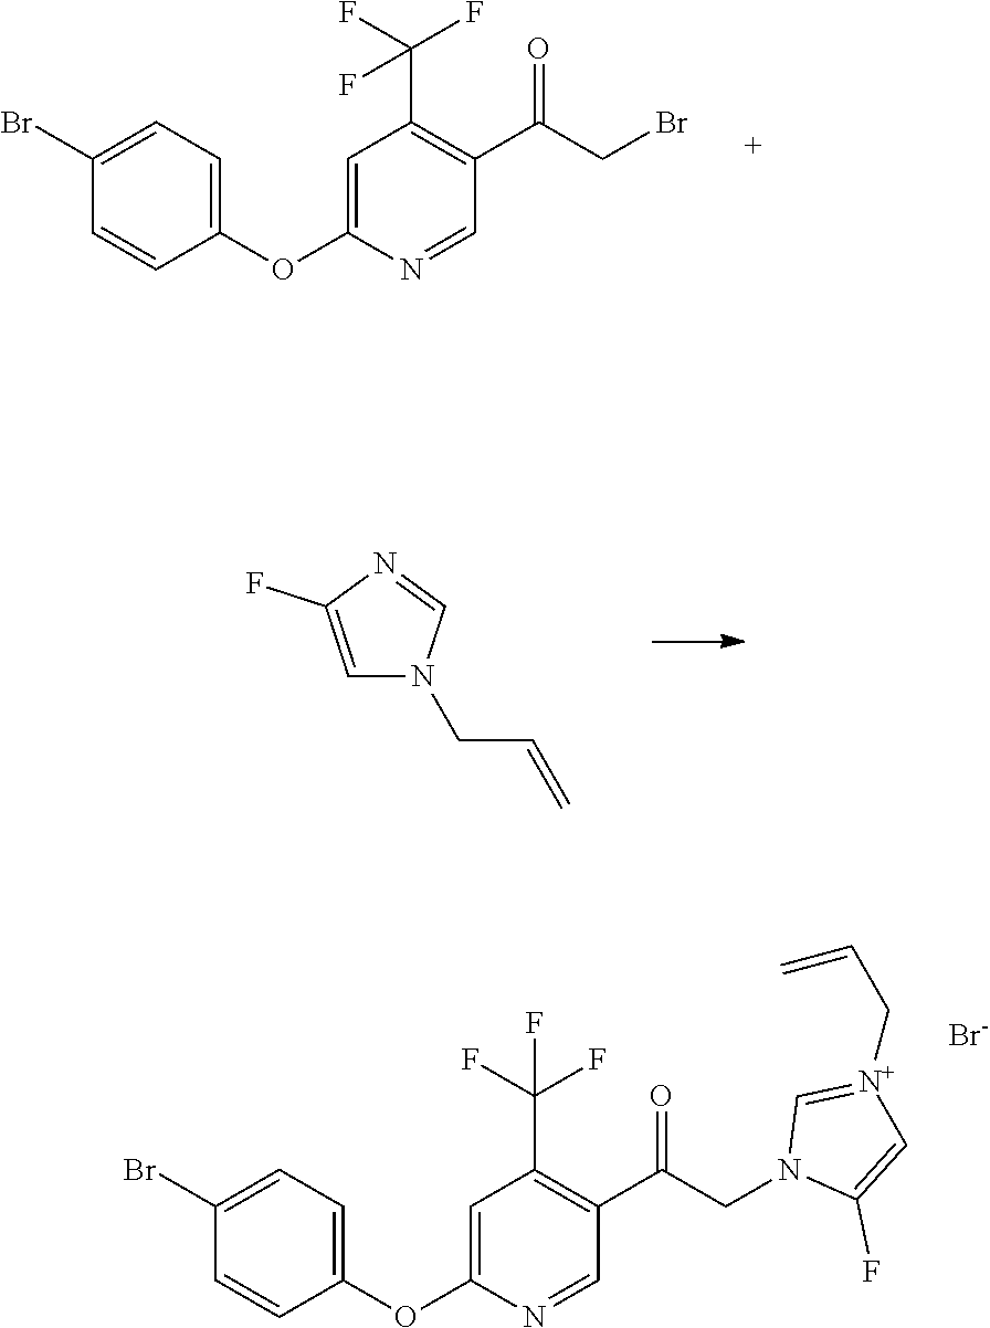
C1(Br)=CC=C(OC2=CC(C(F)(F)F)=C(C(=O)CBr)C=N2)C=C1.C1=C(F)N=CN1CC=C.C1(Br)=CC=C(OC2=CC(C(F)(F)F)=C(C(=O)CN3C(F)=C[N+](CC=C)=C3)C=N2)C=C1.[Br-]
